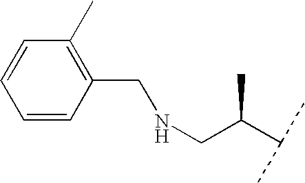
C1=CC(CNCC(C(C)C)C)=C(C)C=C1
